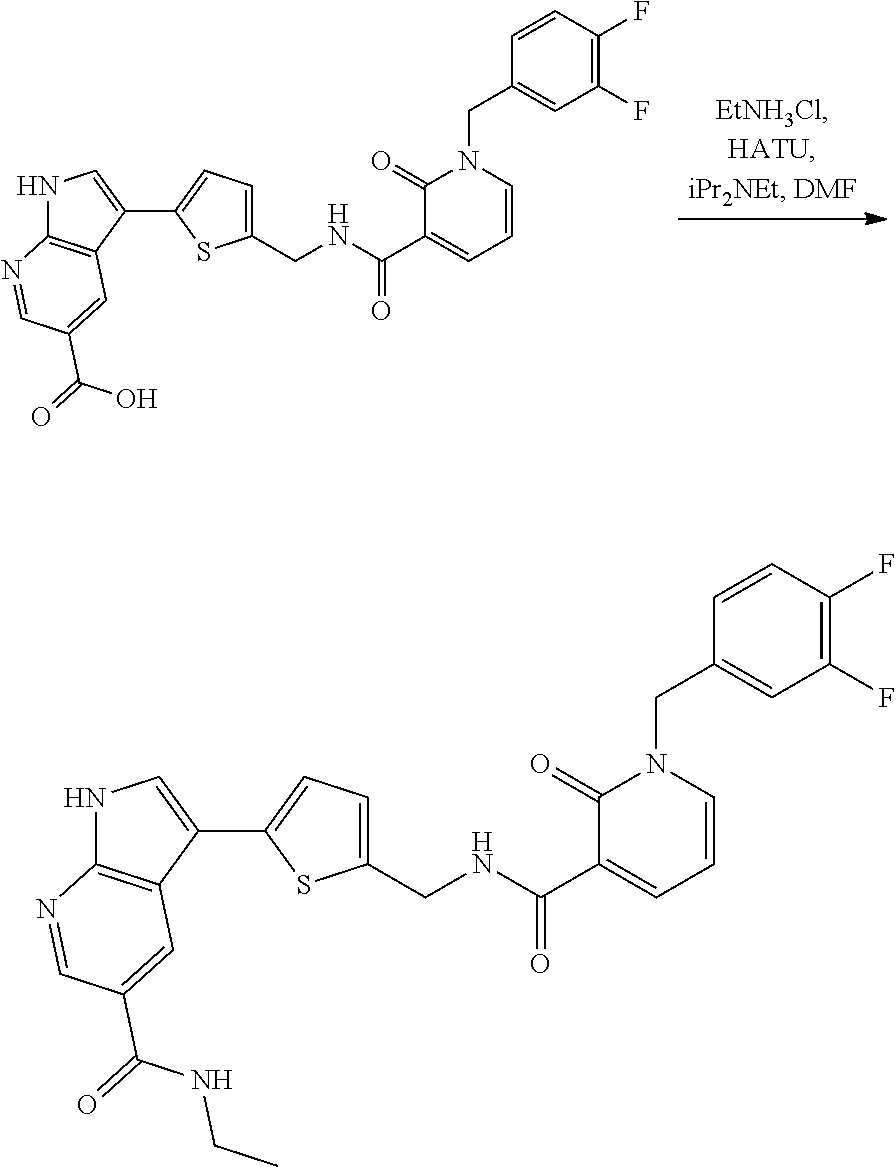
C1(CNC(C2=CC=CN(CC3=CC(F)=C(F)C=C3)C2=O)=O)=CC=C(C2=CNC3=C2C=C(C(=O)O)C=N3)S1.C1(CNC(C2=CC=CN(CC3=CC(F)=C(F)C=C3)C2=O)=O)=CC=C(C2=CNC3=C2C=C(C(=O)NCC)C=N3)S1
